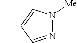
N1=CC(C)=CN1[Me]
